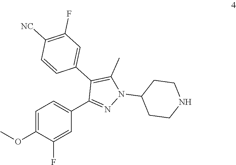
N1(C2CCNCC2)N=C(C2=CC=C(OC)C(F)=C2)C(C2=CC(F)=C([NC])C=C2)=C1C
